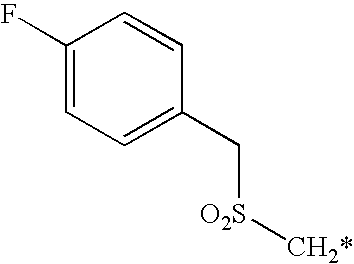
C1(F)=CC=C(C[O2S][CH2*])C=C1
